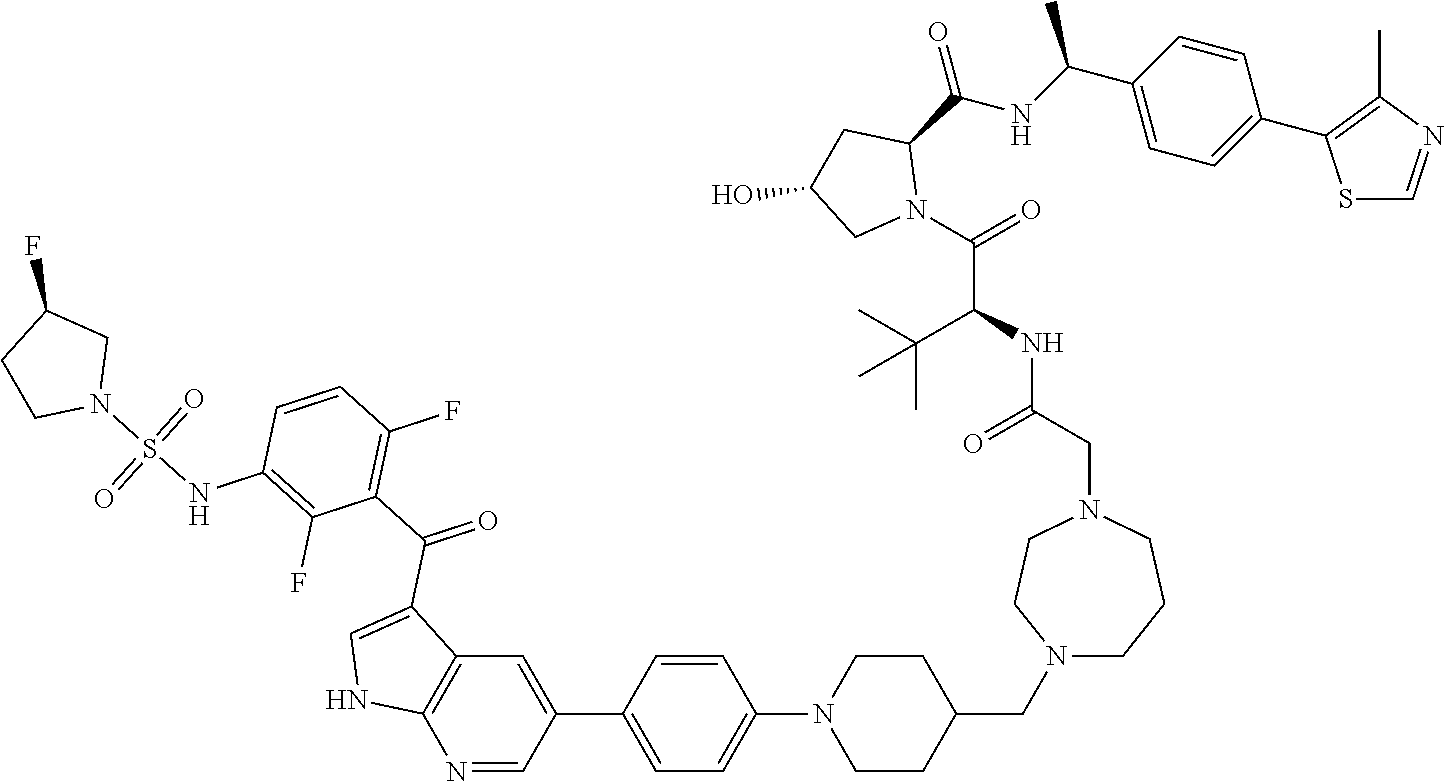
C1=C(C2=CC3=C(N=C2)NC=C3C(=O)C2=C(F)C=CC(NS(N3CC(F)CC3)(=O)=O)=C2F)C=CC(N2CCC(CN3CCCN(CC(NC(C(N4C(C(NC(C5=CC=C(C6=C(C)N=CS6)C=C5)C)=O)CC(O)C4)=O)C(C)(C)C)=O)CC3)CC2)=C1
